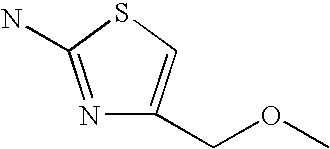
N1=C(N)SC=C1COC
